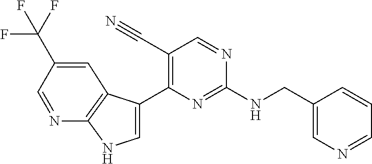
N(C1=NC(C2=CNC3=C2C=C(C(F)(F)F)C=N3)=C(C#N)C=N1)CC1=CN=CC=C1
